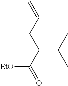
C=CCC(C(=O)[EtO])C(C)C
